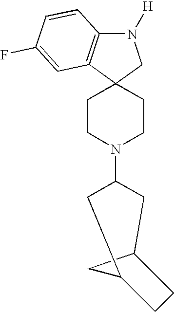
N1([H])C2=C(C3(C1)CCN(C1CC4CC(C1)CC4)CC3)C=C(F)C=C2
